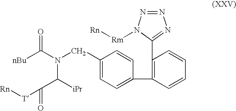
C1(CN(C([nBu])=O)C([iPr])C([T][Rn])=O)=CC=C(C2=C(C3=NN=NN3[Rm][Rn])C=CC=C2)C=C1
